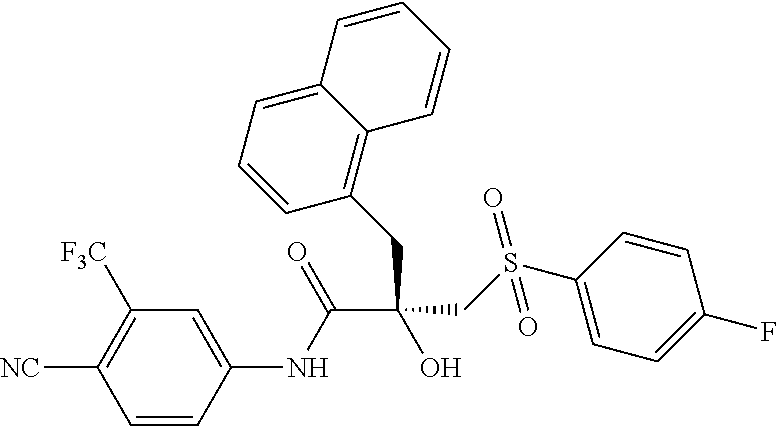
C1=CC(NC(C(O)(CC2=C3C(=CC=C2)C=CC=C3)CS(C2=CC=C(F)C=C2)(=O)=O)=O)=CC([F3C])=C1[NC]
